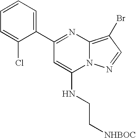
C1(C2=CC=CC=C2Cl)=NC2=C(Br)C=NN2C(NCC[NHBOC])=C1
